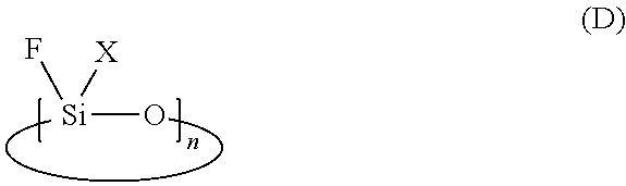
[Si](o)([X])F
